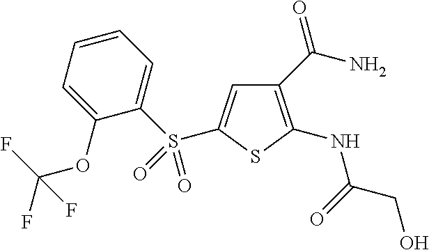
C1(C(N)=O)=C(NC(CO)=O)SC(S(C2=CC=CC=C2OC(F)(F)F)(=O)=O)=C1
